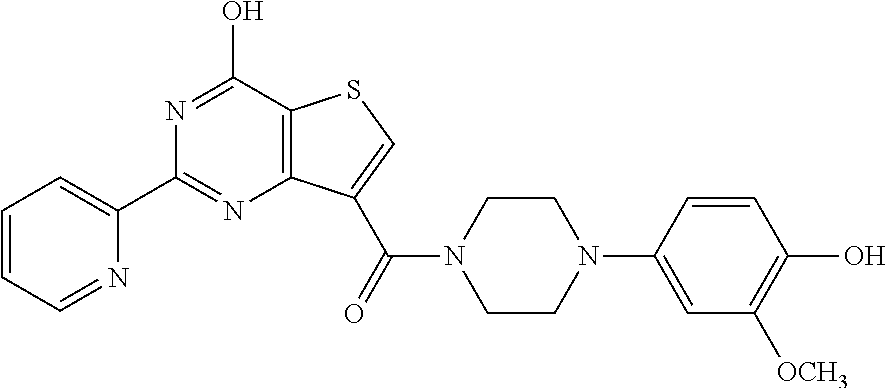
C1=CC=NC(C2=NC3=C(C(O)=N2)SC=C3C(=O)N2CCN(C3=CC([OCH3])=C(O)C=C3)CC2)=C1
